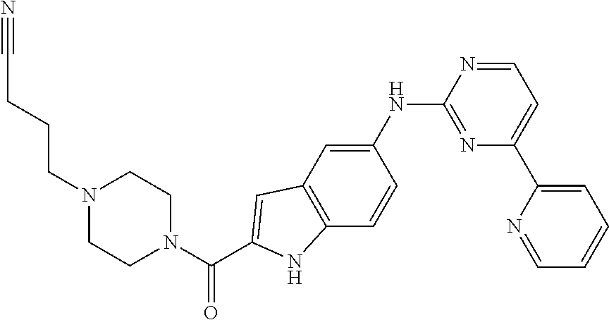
C1N(CCCC#N)CCN(C(C2=CC3=C(C=CC(NC4=NC(C5=CC=CC=N5)=CC=N4)=C3)N2)=O)C1
